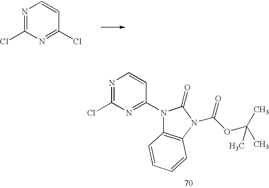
N1=C(Cl)N=C(Cl)C=C1.N1=C(Cl)N=C(N2C3=C(N(C(OC(C)(C)C)=O)C2=O)C=CC=C3)C=C1
